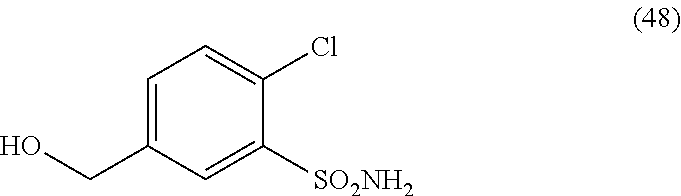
C1=C(CO)C=C([SO2NH2])C(Cl)=C1
